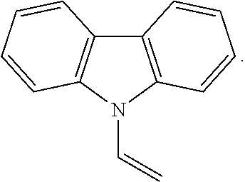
C12=C(N(C=C)C3=C1C=CC=C3)C=CC=C2
